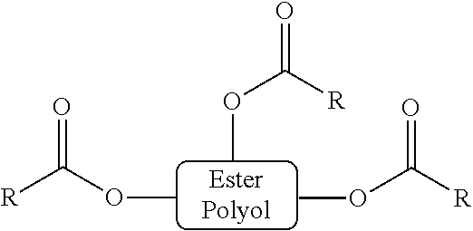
COC([R])=O.COC([R])=O.COC(=O)[R]
